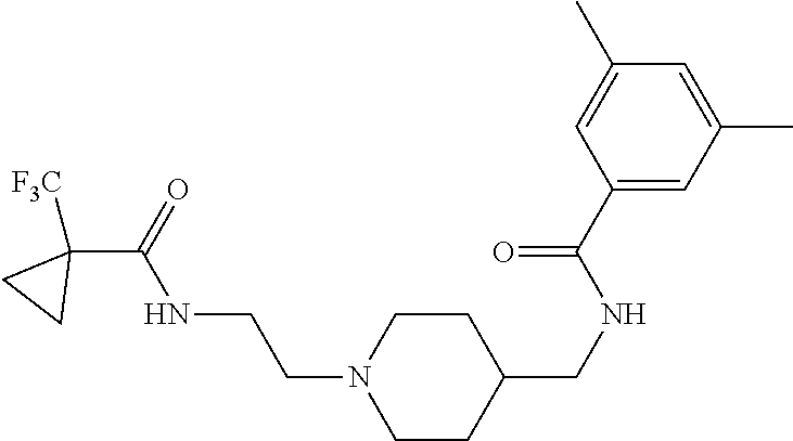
C1(C(=O)NCCN2CCC(CNC(C3=CC(C)=CC(C)=C3)=O)CC2)([F3C])CC1
